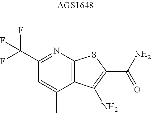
C1=C(C)C2=C(N=C1C(F)(F)F)SC(C(N)=O)=C2N
